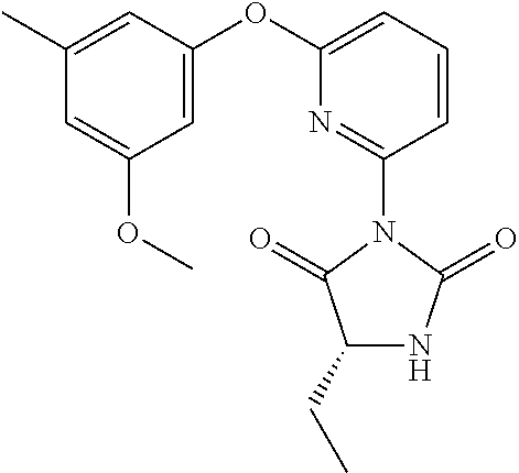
C1(CC)NC(=O)N(C2=NC(OC3=CC(OC)=CC(C)=C3)=CC=C2)C1=O
